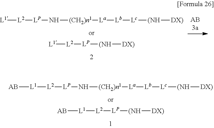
[L1][L2][LP]N[(CH2)n1][La][Lb][Lc][(NH][DX)].[L1][L2][LP][(NH][DX)].[L1]([L2][LP]N[(CH2)n1][La][Lb][Lc][(NH][DX)])[AB].[L1]([L2][LP][(NH][DX)])[AB]
